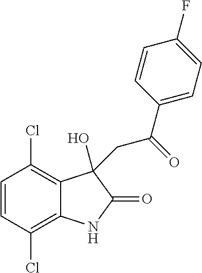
C1=CC(Cl)=C2C(=C1Cl)C(O)(CC(C1=CC=C(F)C=C1)=O)C(=O)N2
